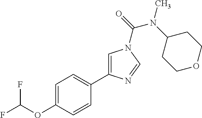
C1=C(OC(F)F)C=CC(C2=CN(C(=O)N(C3CCOCC3)C)C=N2)=C1
